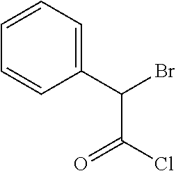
C1=CC=C(C(Br)C(=O)Cl)C=C1
